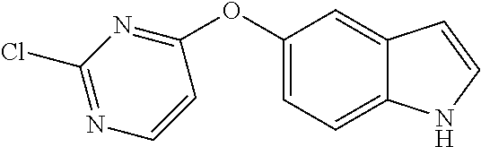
C12=CC(OC3=NC(Cl)=NC=C3)=CC=C1NC=C2
